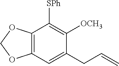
C12=C(OCO1)C([SPh])=C([OCH3])C(CC=C)=C2
